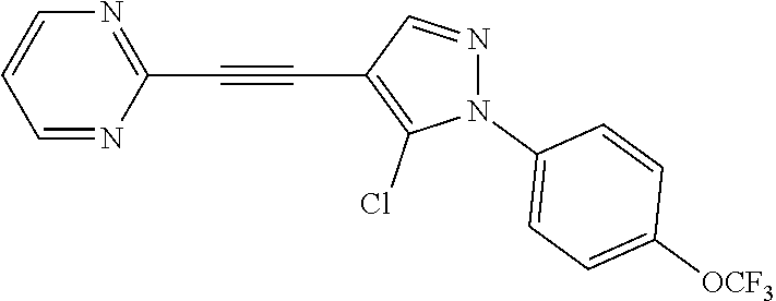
C1=NC(C#CC2=C(Cl)N(C3=CC=C([OCF3])C=C3)N=C2)=NC=C1
